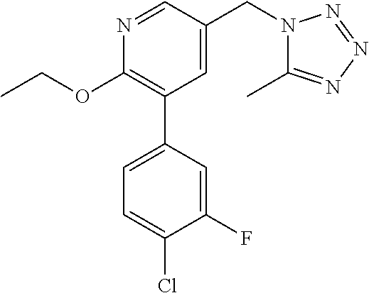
C1(OCC)=C(C2=CC=C(Cl)C(F)=C2)C=C(CN2C(C)=NN=N2)C=N1
